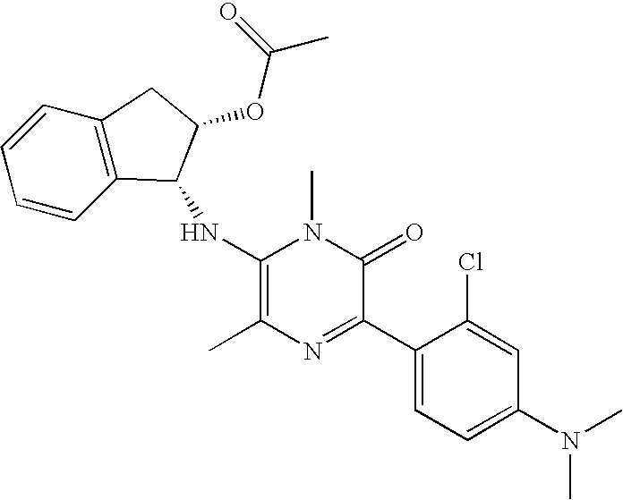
C1(NC2C3=C(C=CC=C3)CC2OC(C)=O)=C(C)N=C(C2=CC=C(N(C)C)C=C2Cl)C(=O)N1C
